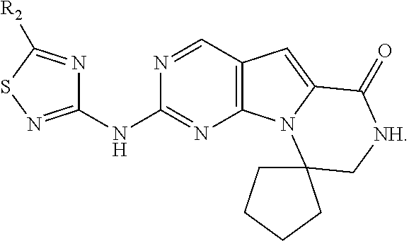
C1(NC2=NC3=C(C=N2)C=C2N3C3(C[NH]C2=O)CCCC3)=NSC([R2])=N1
